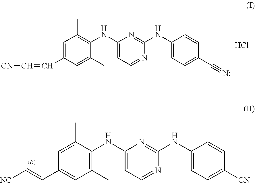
C1=C(C=C[CN])C=C(C)C(NC2=CC=NC(NC3=CC=C(C#N)C=C3)=N2)=C1C.Cl.C1=C(C)C(NC2=CC=NC(NC3=CC=C([CN])C=C3)=N2)=C(C)C=C1C=C[NC]
